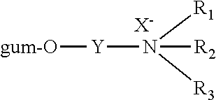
[Y](N([R1])([R3])[R2])[gum-O].[X-]
